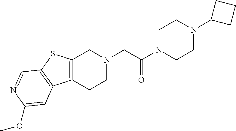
C1N(C(CN2CC3=C(CC2)C2=C(S3)C=NC(OC)=C2)=O)CCN(C2CCC2)C1
